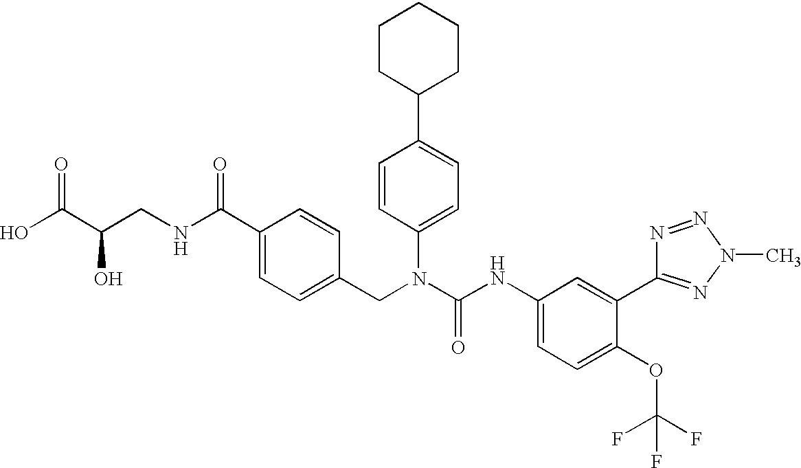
OC(C(CNC(C1=CC=C(CN(C(NC2=CC=C(OC(F)(F)F)C(C3=NN(C)N=N3)=C2)=O)C2=CC=C(C3CCCCC3)C=C2)C=C1)=O)O)=O
